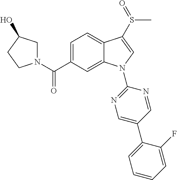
C(C1=CC=C2C(=C1)N(C1=NC=C(C3=CC=CC=C3F)C=N1)C=C2S(=O)C)(=O)N1CC(O)CC1
